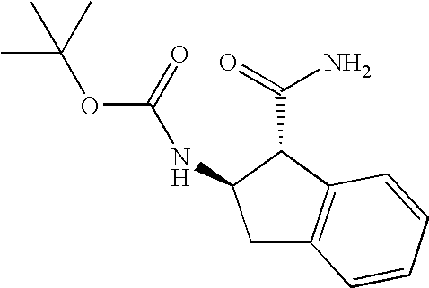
C1C2=C(C(C(=O)N)C1NC(=O)OC(C)(C)C)C=CC=C2
